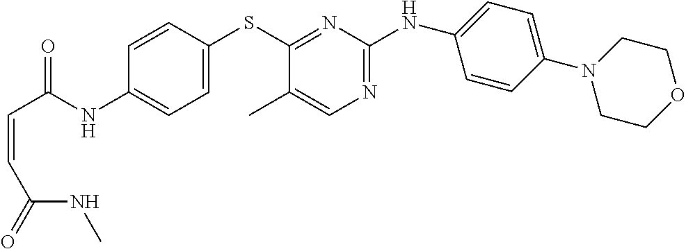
C1(NC(C=CC(=O)NC)=O)=CC=C(SC2=NC(NC3=CC=C(N4CCOCC4)C=C3)=NC=C2C)C=C1
